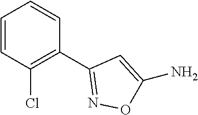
C1=CC(Cl)=C(C2=NOC(N)=C2)C=C1
